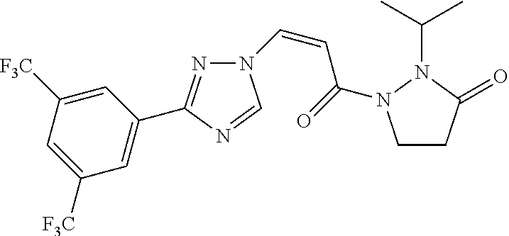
N1=C(C2=CC([F3C])=CC([F3C])=C2)N=CN1C=CC(=O)N1CCC(=O)N1C(C)C
